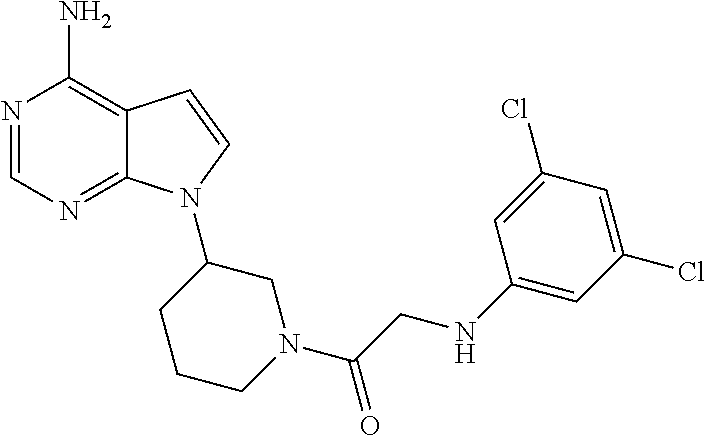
N1=CN=C2C(=C1N)C=CN2C1CCCN(C(CNC2=CC(Cl)=CC(Cl)=C2)=O)C1
